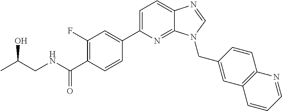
C1(F)=C(C(NCC(C)O)=O)C=CC(C2=CC=C3C(=N2)N(CC2=CC4=C(C=C2)N=CC=C4)C=N3)=C1
